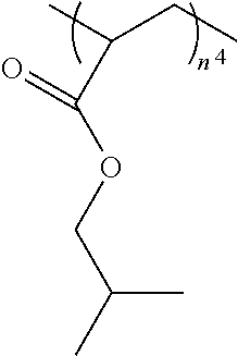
C(CC)(C)C(OCC(C)C)=O
